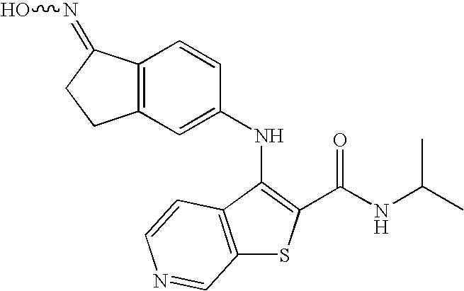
C12=C(C(NC3=CC4=C(C=C3)C(=NO)CC4)=C(C(NC(C)C)=O)S1)C=CN=C2
